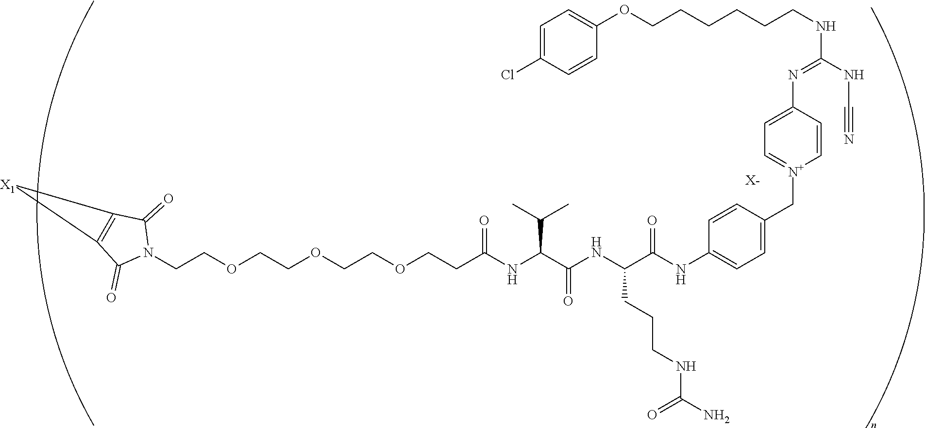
[X-].C(COCCOCCOCCC(NC(C(NC(C(NC1=CC=C(C[N+]2=CC=C(N=C(NCCCCCCOC3=CC=C(Cl)C=C3)NC#N)C=C2)C=C1)=O)CCCNC(=O)N)=O)C(C)C)=O)N1C(=O)C2=C(C1=O)[X1]2
